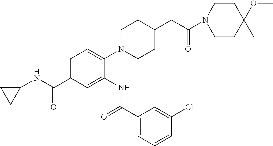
C1=C(C(NC2CC2)=O)C=C(NC(C2=CC=CC(Cl)=C2)=O)C(N2CCC(CC(=O)N3CCC(C)(OC)CC3)CC2)=C1
